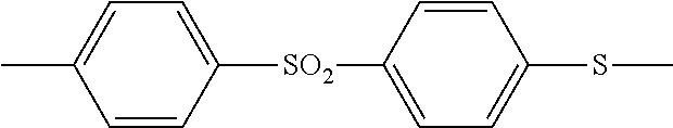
CC1=CC=C([SO2]C2=CC=C(SC)C=C2)C=C1
